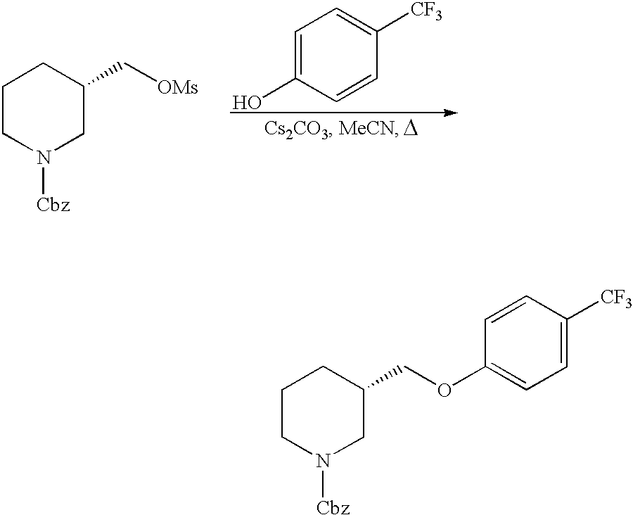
C1CN([Cbz])CC(C[OMs])C1.[D].C1=C(O)C=CC([CF3])=C1.C1CN([Cbz])CC(COC2=CC=C([CF3])C=C2)C1
